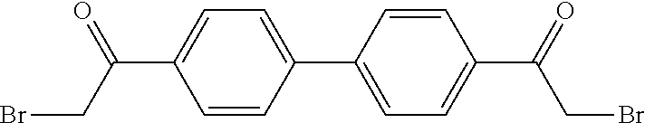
C1(C(=O)CBr)=CC=C(C2=CC=C(C(=O)CBr)C=C2)C=C1
